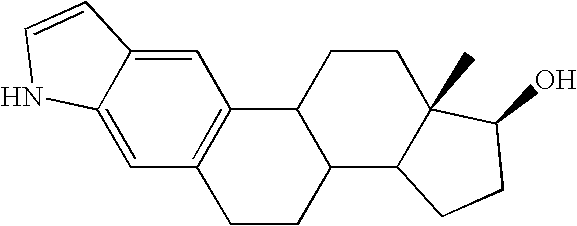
C1=C2C(=CC3=C1C1C(CC3)C3C(C)(CC1)C(O)CC3)NC=C2
